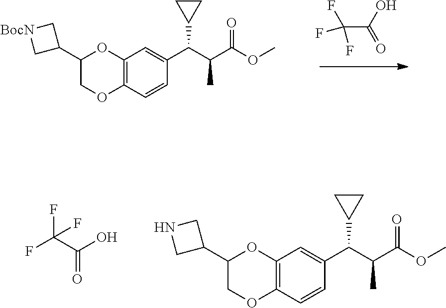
C12=C(C=C(C(C(C(OC)=O)C)C3CC3)C=C1)OC(C1C[BocN]C1)CO2.C(C(O)=O)(F)(F)F.C12=C(C=C(C(C(C(OC)=O)C)C3CC3)C=C1)OC(C1CNC1)CO2.FC(C(O)=O)(F)F
